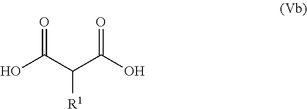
OC(C(C(O)=O)[R1])=O
